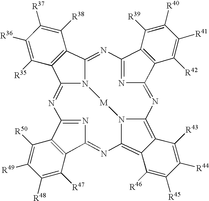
C12=C(C3=NC4=C5C(=C6N4[M]N4C(=NC1=N3)C1=C(C4=NC3=NC(=N6)C4=C3C([R39])=C([R40])C([R41])=C4[R42])C([R38])=C([R37])C([R36])=C1[R35])C([R43])=C([R44])C([R45])=C5[R46])C([R47])=C([R48])C([R49])=C2[R50]
